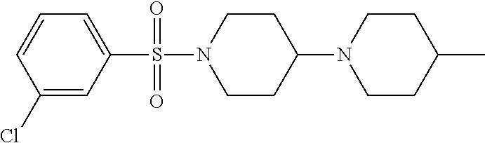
C1=CC(Cl)=CC(S(N2CCC(N3CCC(C)CC3)CC2)(=O)=O)=C1
